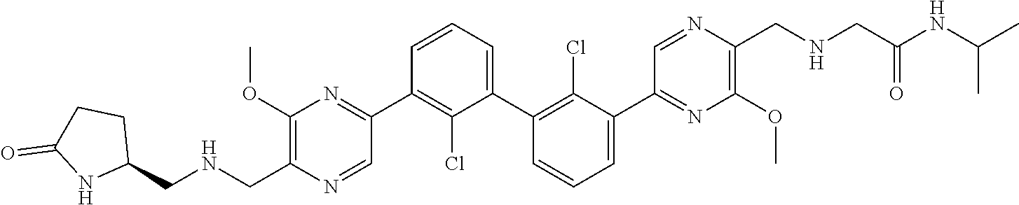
C1(OC)=C(C[HN]CC2CCC(=O)N2)N=CC(C2=C(Cl)C(C3=C(Cl)C(C4=NC(OC)=C(CNCC([HN]C(C)C)=O)N=C4)=CC=C3)=CC=C2)=N1
